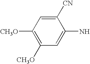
C1([CN])=CC([CH3O])=C([CH3O])C=C1N
